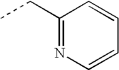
CCC1=NC=CC=C1
